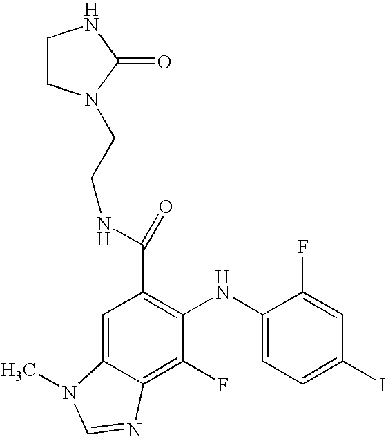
C(C1=C(NC2=CC=C(I)C=C2F)C(F)=C2C(=C1)N(C)C=N2)(NCCN1CCNC1=O)=O
